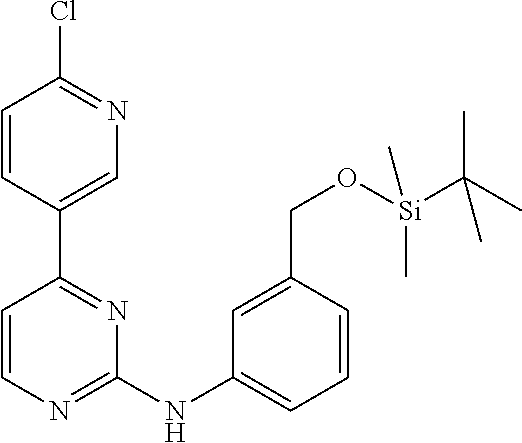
C1(Cl)=NC=C(C2=NC(NC3=CC=CC(CO[Si](C(C)(C)C)(C)C)=C3)=NC=C2)C=C1
